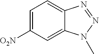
C1=C([O2N])C=C2C(=C1)N=NN2C
